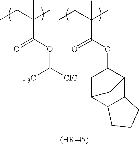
CCC(C)(C(OC([CF3])[CF3])=O)C.CCC(C)(C(OC1C2CC(C1)C1C2CCC1)=O)C
